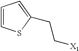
C1=CSC(CC[X1])=C1
